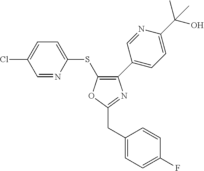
C1(C2=CC=C(C(C)(O)C)N=C2)=C(SC2=CC=C(Cl)C=N2)OC(CC2=CC=C(F)C=C2)=N1
